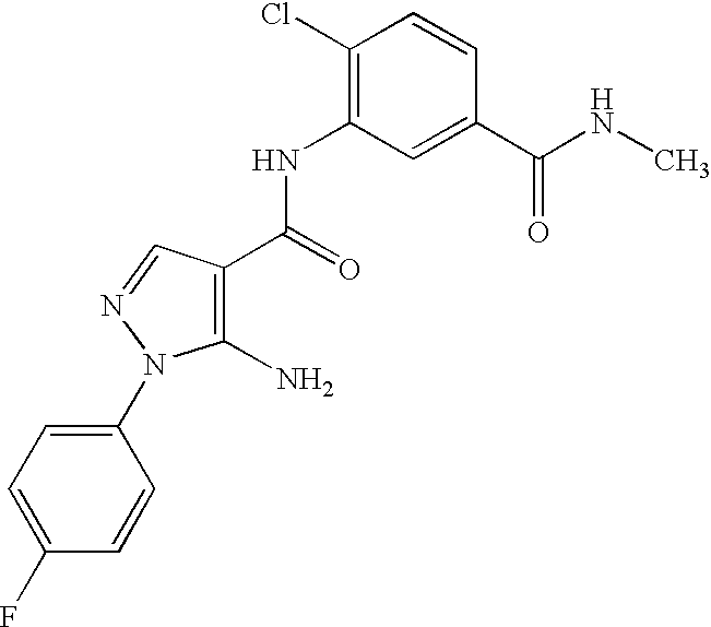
C1=C(F)C=CC(N2C(N)=C(C(NC3=C(Cl)C=CC(C(NC)=O)=C3)=O)C=N2)=C1
